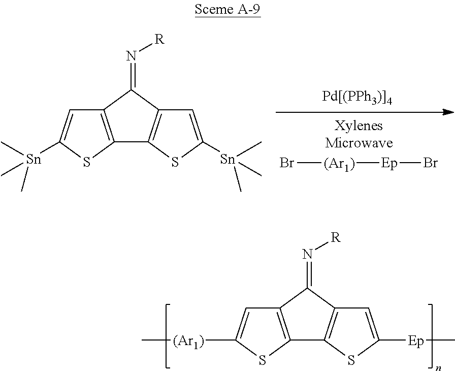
Br[(Ar1)][Ep]Br.C12=C(C(=N[R])C3=C1SC([Sn](C)(C)C)=C3)C=C([Sn](C)(C)C)S2.C12=C(C(=N[R])C3=C1SC([Ep]C)=C3)C=C([(Ar1)]C)S2
